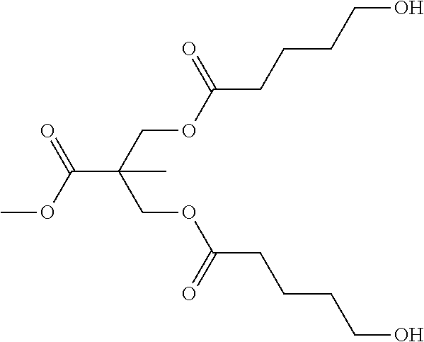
COC(C(C)(COC(CCCCO)=O)COC(CCCCO)=O)=O
